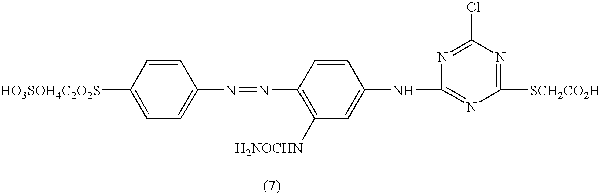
C1(N=NC2=C([H2NOCHN])C=C(NC3=NC([SCH2CO2H])=NC(Cl)=N3)C=C2)=CC=C([HO3SOH4C2O2S])C=C1
